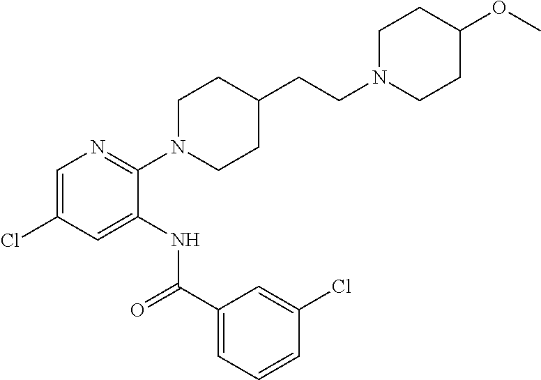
C1(N2CCC(CCN3CCC(OC)CC3)CC2)=NC=C(Cl)C=C1NC(C1=CC=CC(Cl)=C1)=O
